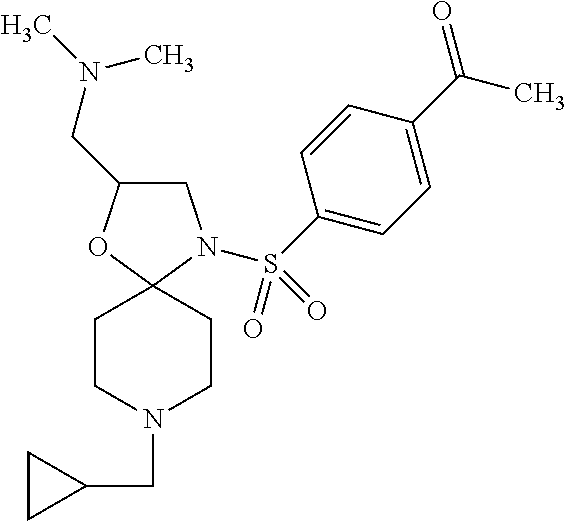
C1C(CN(C)C)OC2(N1S(C1=CC=C(C(C)=O)C=C1)(=O)=O)CCN(CC1CC1)CC2
